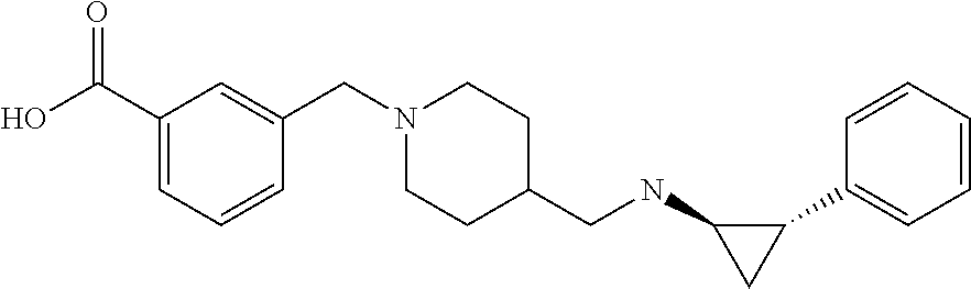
N1(CC2=CC(C(=O)O)=CC=C2)CCC(CNC2CC2C2=CC=CC=C2)CC1
